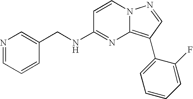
C1(CNC2=NC3=C(C4=CC=CC=C4F)C=NN3C=C2)=CN=CC=C1
